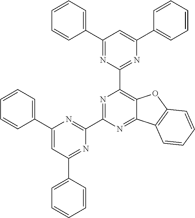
N1=C(C2=NC(C3=CC=CC=C3)=CC(C3=CC=CC=C3)=N2)N=C2C(=C1C1=NC(C3=CC=CC=C3)=CC(C3=CC=CC=C3)=N1)OC1=C2C=CC=C1
